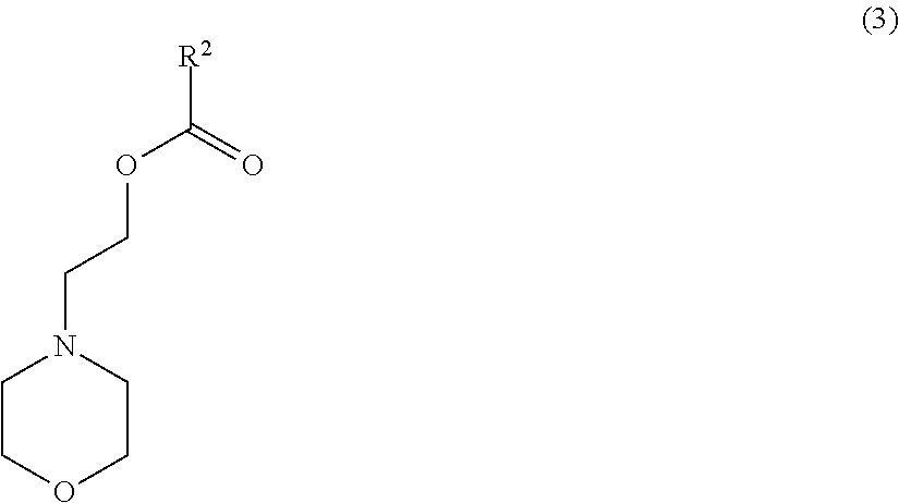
C1COCCN1CCOC([R2])=O
